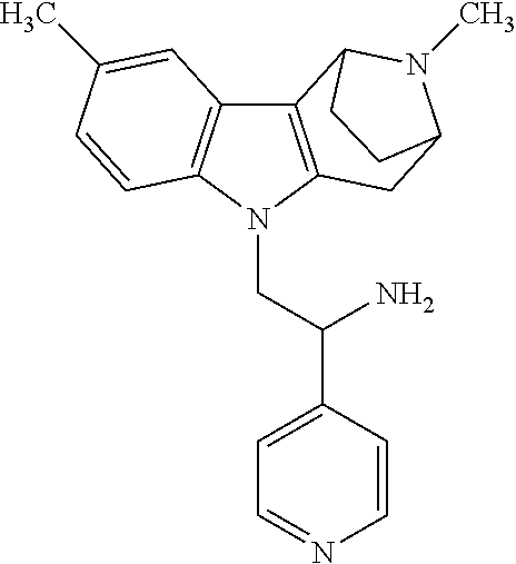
C12=C(N(CC(C3=CC=NC=C3)N)C3=C1C=C(C)C=C3)CC1N(C)C2CC1
